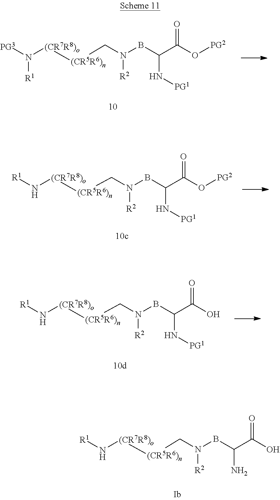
[R1]N[(CR7R8)o][(CR5R6)n]CN([R2])BC(N)C(O)=O.[PG3]N([(CR7R8)o][(CR5R6)n]CN([R2])BC(N[PG1])C(O[PG2])=O)[R1].[R1]N[(CR7R8)o][(CR5R6)n]CN([R2])BC(N[PG1])C(O)=O.[R1]N[(CR7R8)o][(CR5R6)n]CN([R2])BC(N[PG1])C(O[PG2])=O
